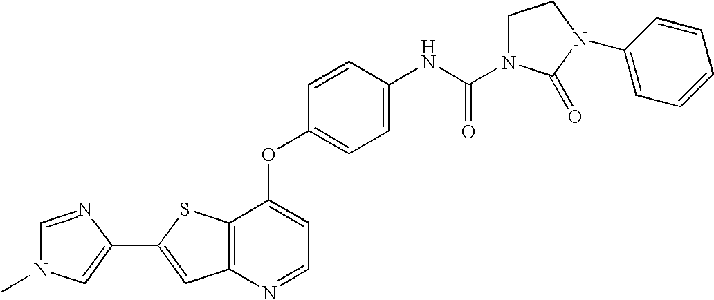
C12=C(SC(C3=CN(C)C=N3)=C1)C(OC1=CC=C(NC(=O)N3CCN(C4=CC=CC=C4)C3=O)C=C1)=CC=N2
